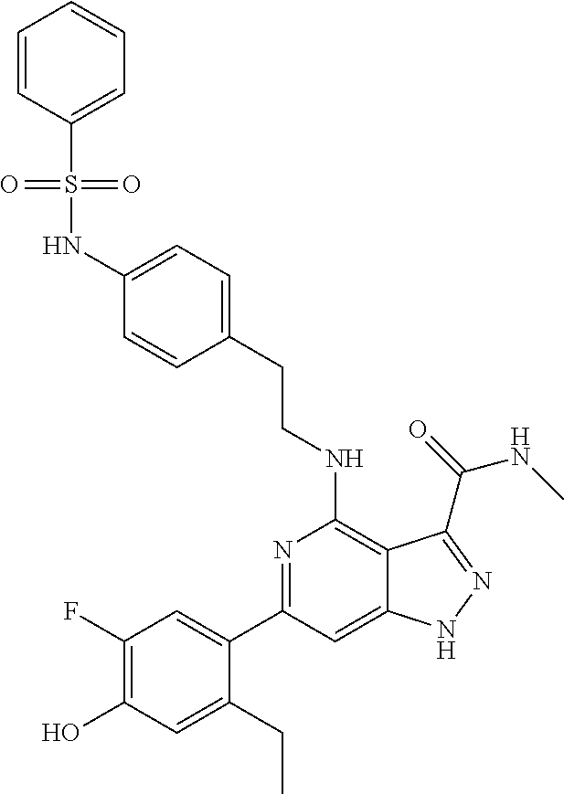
C(NC1=C2C(=CC(C3=CC(F)=C(O)C=C3CC)=N1)NN=C2C(=O)NC)CC1=CC=C(NS(=O)(=O)C2=CC=CC=C2)C=C1
